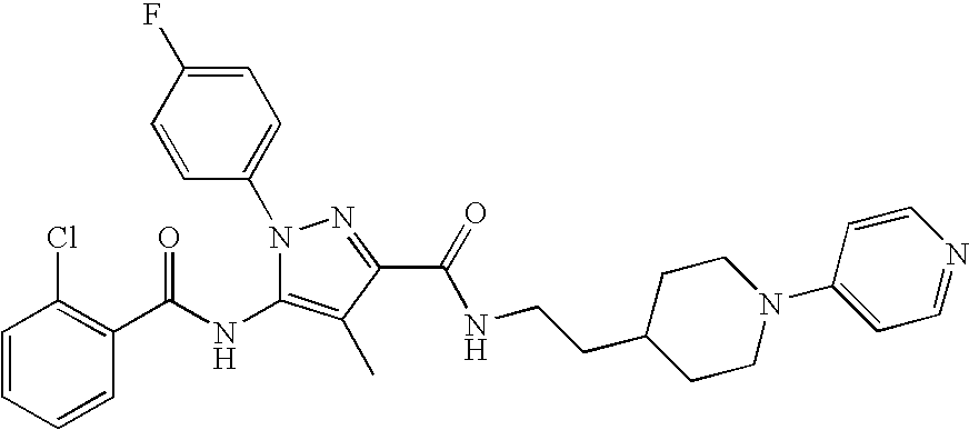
C1=CC=CC(C(NC2=C(C)C(C(=O)NCCC3CCN(C4=CC=NC=C4)CC3)=NN2C2=CC=C(F)C=C2)=O)=C1Cl
